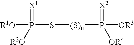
[R1O]P(S[(S)n]P([OR3])(=[X2])[OR4])(=[X1])[R2O]
